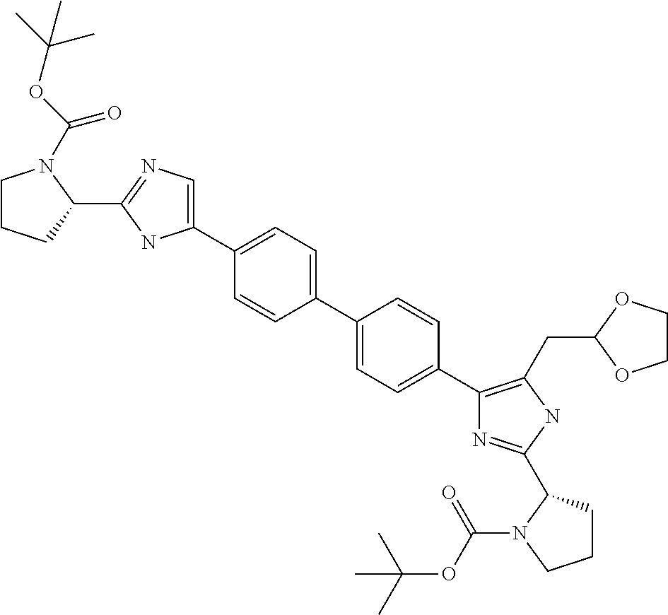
C1(C2=CC=C(C3=CC=C(C4=C(CC5OCCO5)NC(C5CCCN5C(OC(C)(C)C)=O)=N4)C=C3)C=C2)=CN=C(C2N(C(=O)OC(C)(C)C)CCC2)N1
